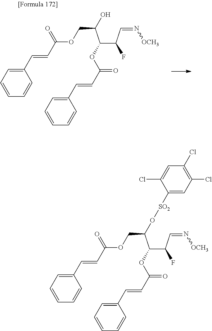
C(C(C(C(C=N[OCH3])F)OC(C=CC1=CC=CC=C1)=O)O[SO2]C1=CC(Cl)=C(Cl)C=C1Cl)OC(C=CC1=CC=CC=C1)=O.C(C(C(C(C=N[OCH3])F)OC(C=CC1=CC=CC=C1)=O)O)OC(C=CC1=CC=CC=C1)=O
